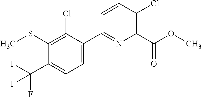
C1(Cl)=C(C(OC)=O)N=C(C2=CC=C(C(F)(F)F)C(SC)=C2Cl)C=C1
